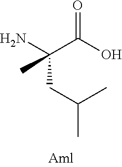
C(CC(C)C)(C(O)=O)(N)C
